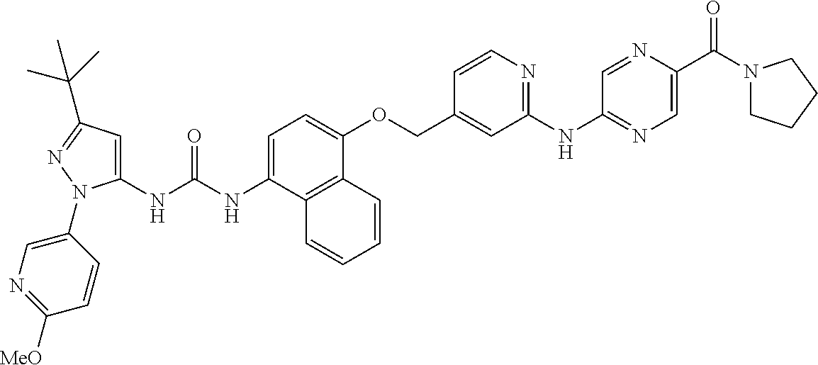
N(C(NC1=CC(C(C)(C)C)=NN1C1=CN=C([MeO])C=C1)=O)C1=CC=C(OCC2=CC(NC3=NC=C(C(N4CCCC4)=O)N=C3)=NC=C2)C2=C1C=CC=C2
